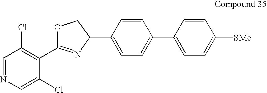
C1=NC=C(Cl)C(C2=NC(C3=CC=C(C4=CC=C([SMe])C=C4)C=C3)CO2)=C1Cl
